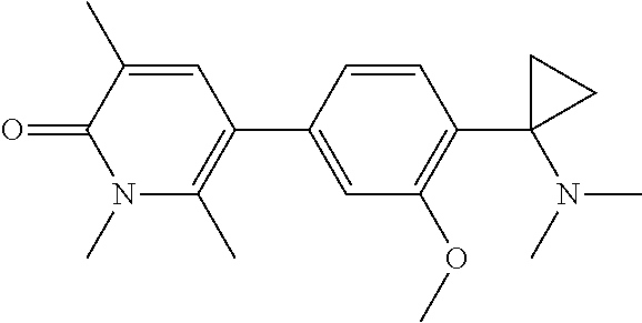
C1=C(C2=C(C)N(C)C(=O)C(C)=C2)C=CC(C2(N(C)C)CC2)=C1OC
